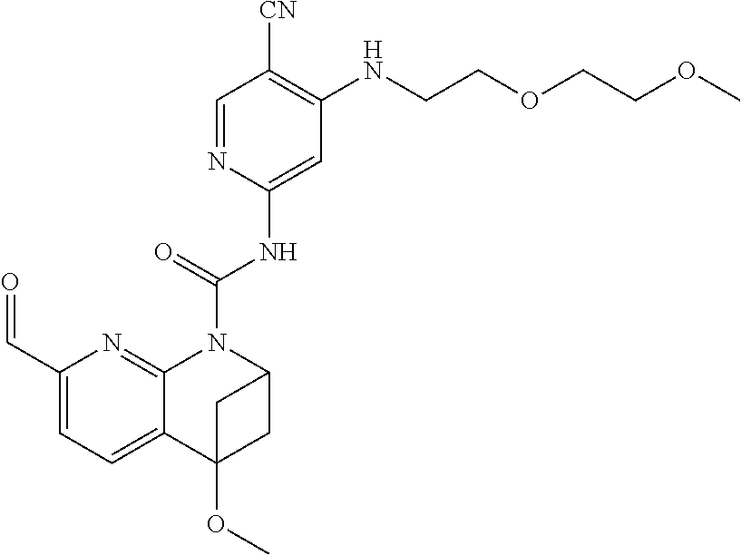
C1(C=O)=CC=C2C(=N1)N(C(NC1=CC(NCCOCCOC)=C([CN])C=N1)=O)C1CC2(OC)C1
